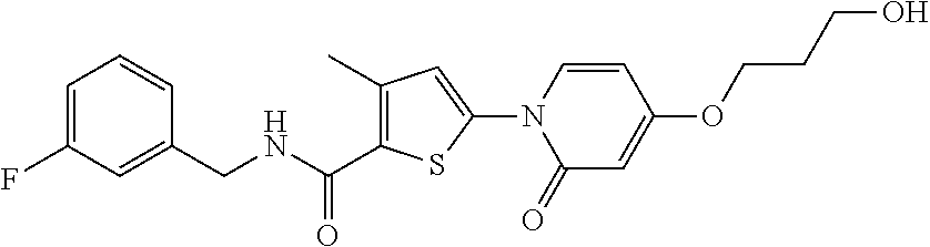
C1(=O)C=C(OCCCO)C=CN1C1=CC(C)=C(C(NCC2=CC(F)=CC=C2)=O)S1
